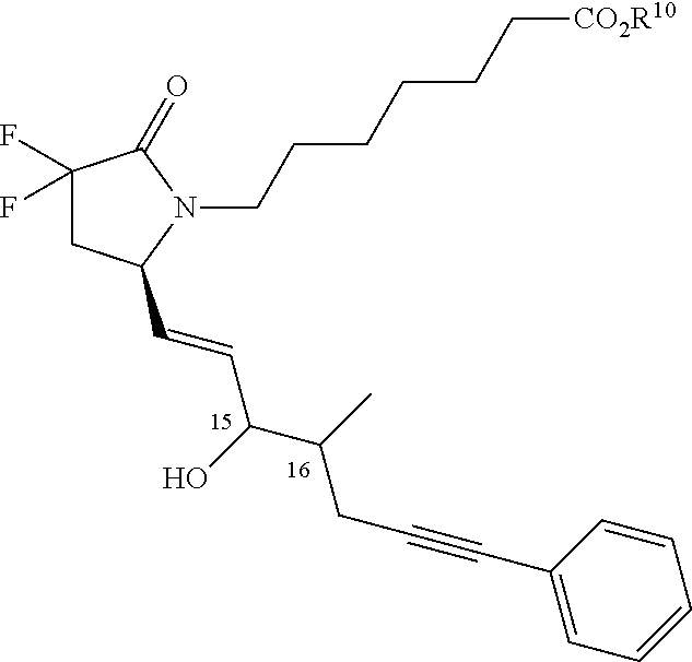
C1(F)(F)CC(C=CC(C(C)CC#CC2=CC=CC=C2)O)N(CCCCCC[CO2R10])C1=O
